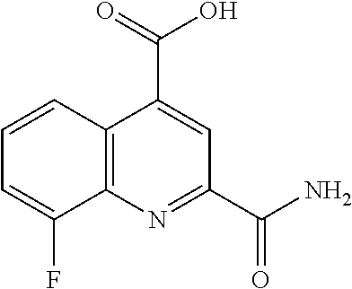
C12=C(N=C(C(N)=O)C=C1C(=O)O)C(F)=CC=C2
